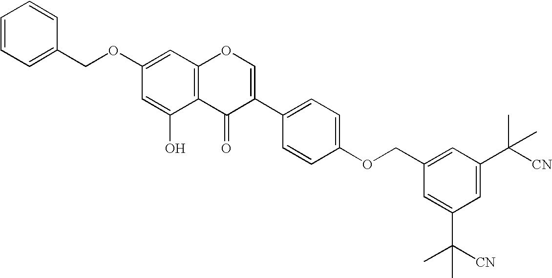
C12=C(C=C(OCC3=CC=CC=C3)C=C1O)OC=C(C1=CC=C(OCC3=CC(C([CN])(C)C)=CC(C([CN])(C)C)=C3)C=C1)C2=O
